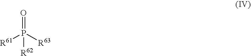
O=P([R63])([R61])[R62]
